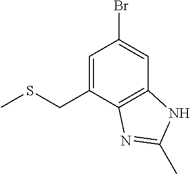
C1=C(CSC)C2=C(C=C1Br)NC(C)=N2
